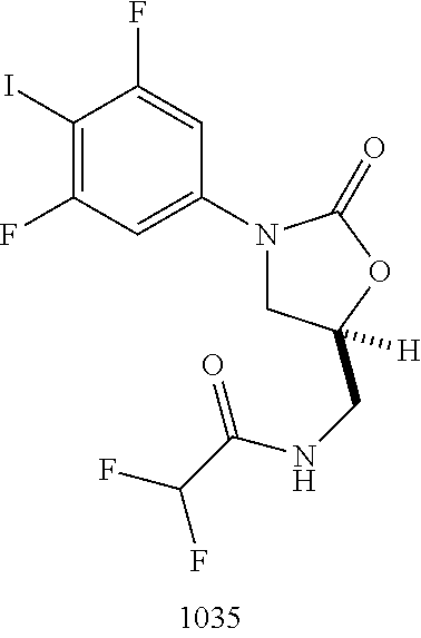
C1(I)=C(F)C=C(N2CC(CNC(C(F)F)=O)([H])OC2=O)C=C1F
